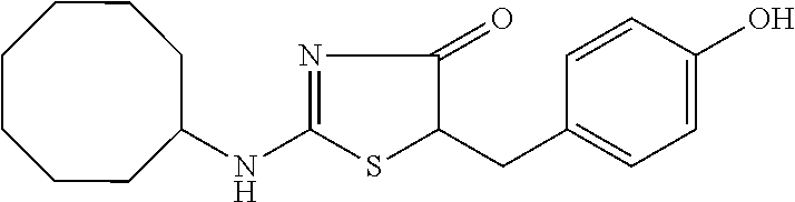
N1=C(NC2CCCCCCC2)SC(CC2=CC=C(O)C=C2)C1=O
